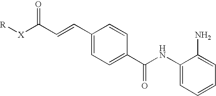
C1(C=CC([X][R])=O)=CC=C(C(NC2=CC=CC=C2N)=O)C=C1
